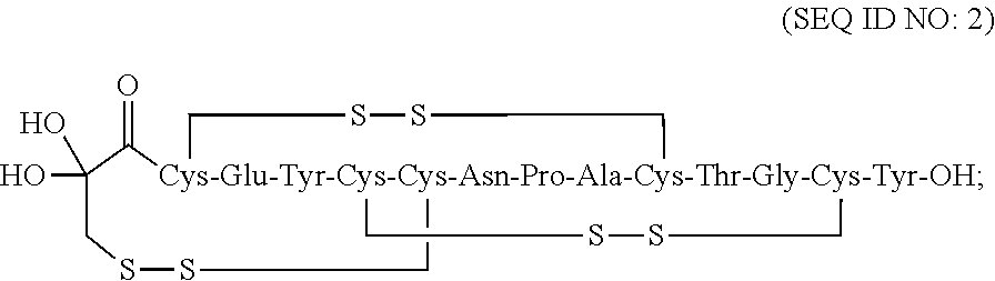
[Cys-Glu-Tyr-Cys-Cys-Asn-Pro-Ala-Cys-Thr-Gly-Cys-Tyr-OH]123(CSSC1)(CSSCC(O)(O)C2=O)CSSC3
